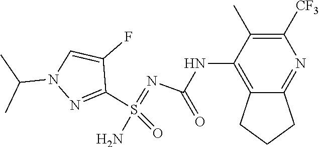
NS(C1=NN(C(C)C)C=C1F)(=NC(NC1=C2CCCC2=NC([CF3])=C1C)=O)=O
